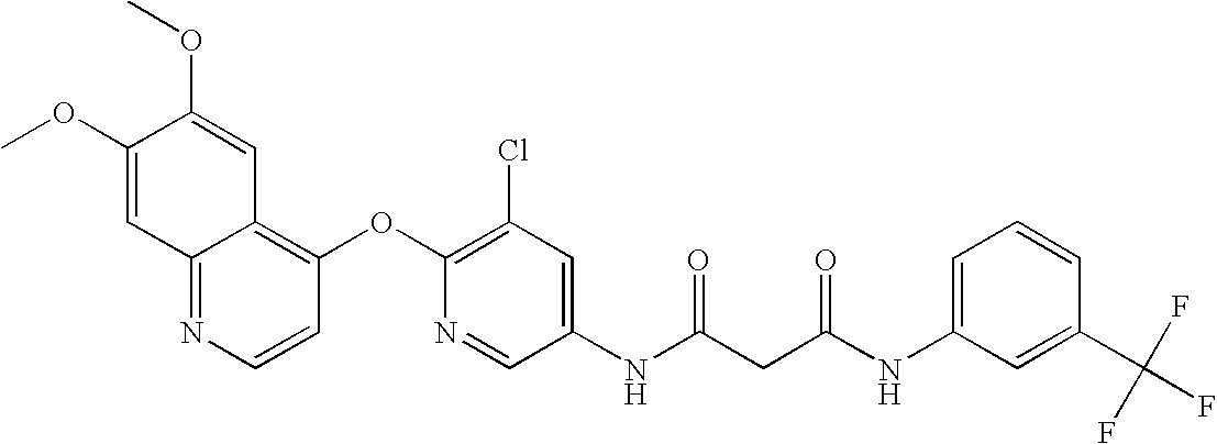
C1(OC)=CC2=NC=CC(OC3=C(Cl)C=C(NC(CC(NC4=CC=CC(C(F)(F)F)=C4)=O)=O)C=N3)=C2C=C1OC
